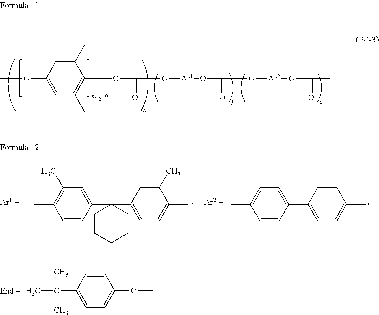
COC1=CC(C)=C(OC(=O)O[Ar1]OC(=O)O[Ar2]OC(C)=O)C(C)=C1.C1=CC(C2(C3=CC=C(C)C(C)=C3)CCCCC2)=CC(C)=C1C.C1=CC(C2=CC=C(C)C=C2)=CC=C1C.C1=CC(C(C)(C)C)=CC=C1OC
